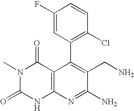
C1(C2=C(Cl)C=CC(F)=C2)=C(CN)C(N)=NC2=C1C(=O)N(C)C(=O)N2
